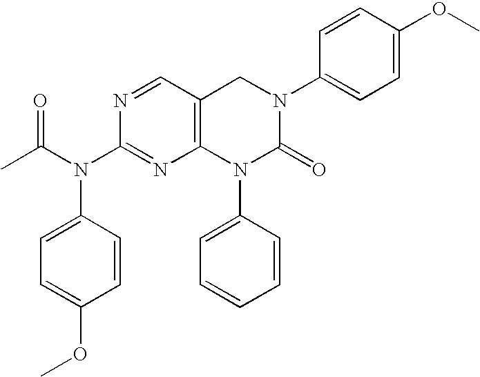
N1=CC2=C(N=C1N(C1=CC=C(OC)C=C1)C(=O)C)N(C1=CC=CC=C1)C(=O)N(C1=CC=C(OC)C=C1)C2
